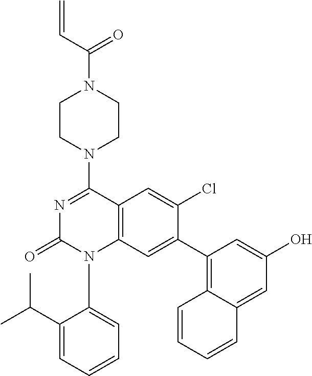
C=CC(N1CCN(C2=NC(=O)N(C3=CC=CC=C3C(C)C)C3=C2C=C(Cl)C(C2=C4C(=CC(O)=C2)C=CC=C4)=C3)CC1)=O
